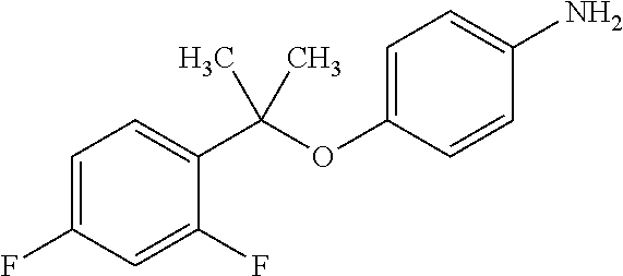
C1=C(F)C=C(F)C(C(OC2=CC=C(N)C=C2)(C)C)=C1
